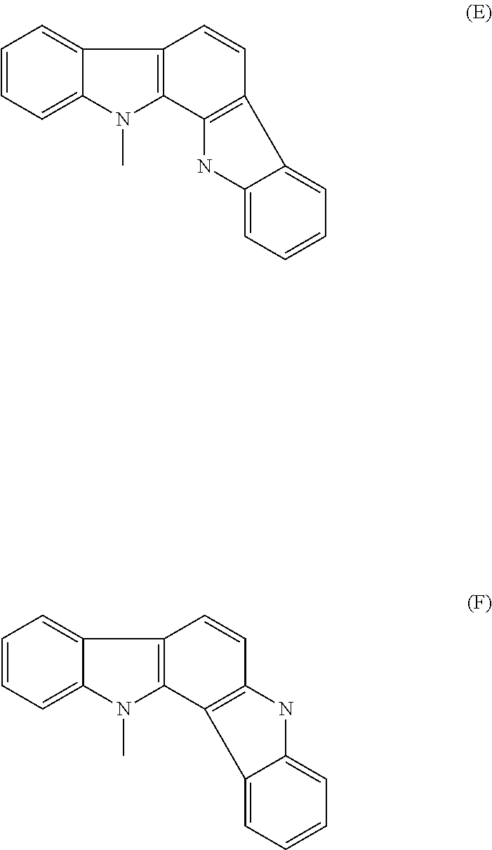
C1=CC=C2C3=C(C4=C(C=C3)NC3=CC=CC=C34)N(C)C2=C1.C1=CC=C2C3=C(N(C)C2=C1)C1=C(C=C3)C2=CC=CC=C2N1
